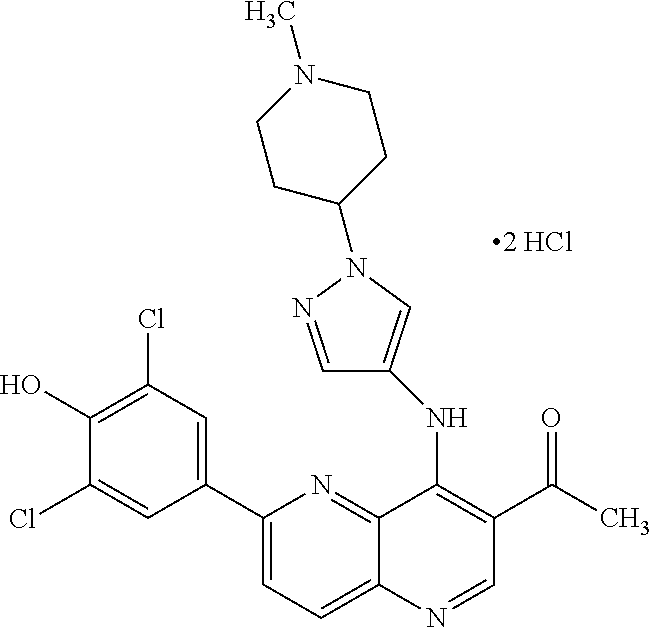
C1(C2=CC(Cl)=C(O)C(Cl)=C2)=CC=C2C(=N1)C(NC1=CN(C3CCN(C)CC3)N=C1)=C(C(=O)C)C=N2
